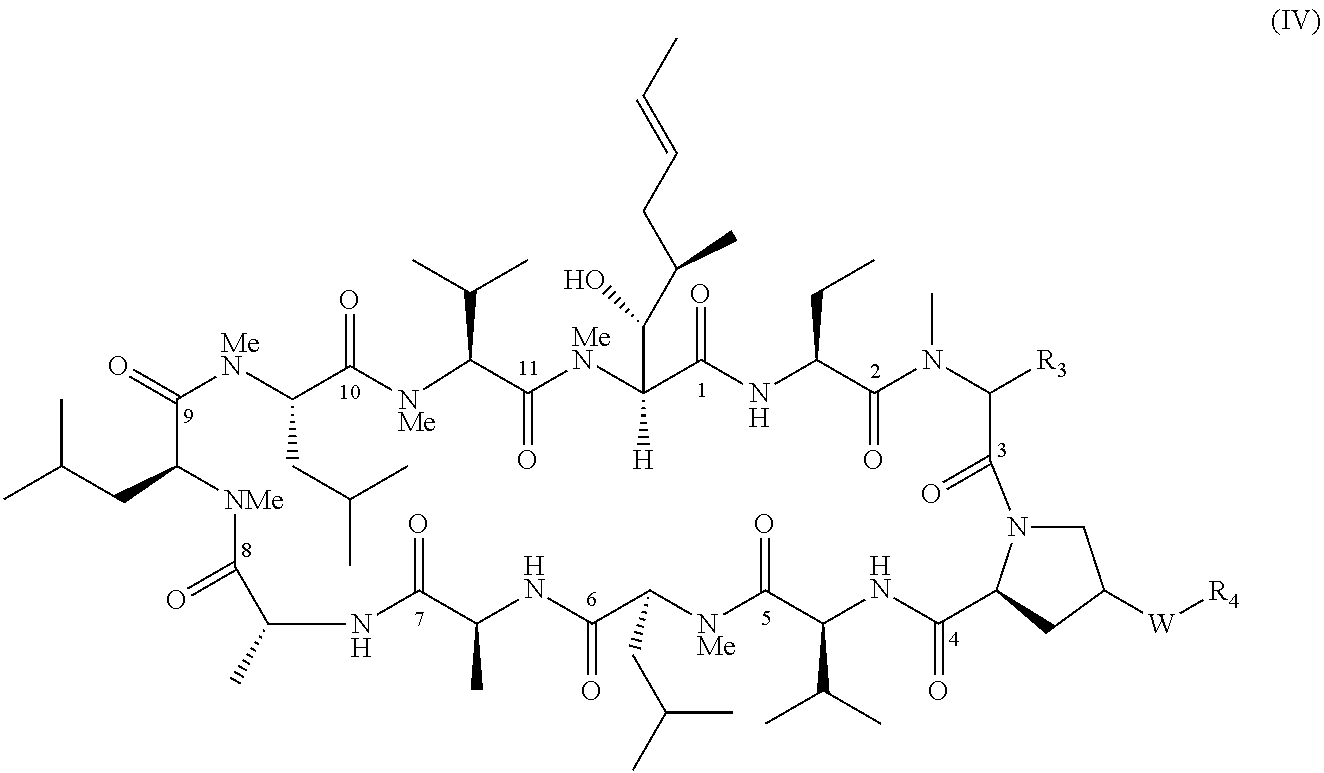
CC(CC1[NMe]C(=O)C(C)NC(=O)C(C)NC(=O)C(CC(C)C)[NMe]C(=O)C(C(C)C)NC(=O)C2N(CC([W][R4])C2)C(=O)C([R3])N(C)C(=O)C(CC)NC(=O)C([H])(C(C(CC=CC)C)O)[MeN]C(=O)C(C(C)C)[NMe]C(=O)C(CC(C)C)[MeN]C1=O)C
